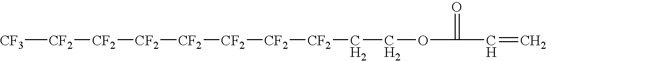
[CF3][CF2][CF2][CF2][CF2][CF2][CF2][CF2]CCOC(C=C)=O
